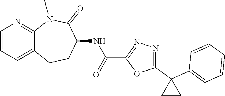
C12=CC=CN=C1N(C)C(=O)C(NC(C1=NN=C(C3(C4=CC=CC=C4)CC3)O1)=O)CC2
